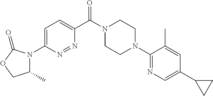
C1=C(N2C(C)COC2=O)N=NC(C(N2CCN(C3=NC=C(C4CC4)C=C3C)CC2)=O)=C1
